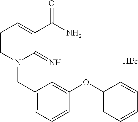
C1=CN(CC2=CC=CC(OC3=CC=CC=C3)=C2)C(=N)C(C(N)=O)=C1.Br
